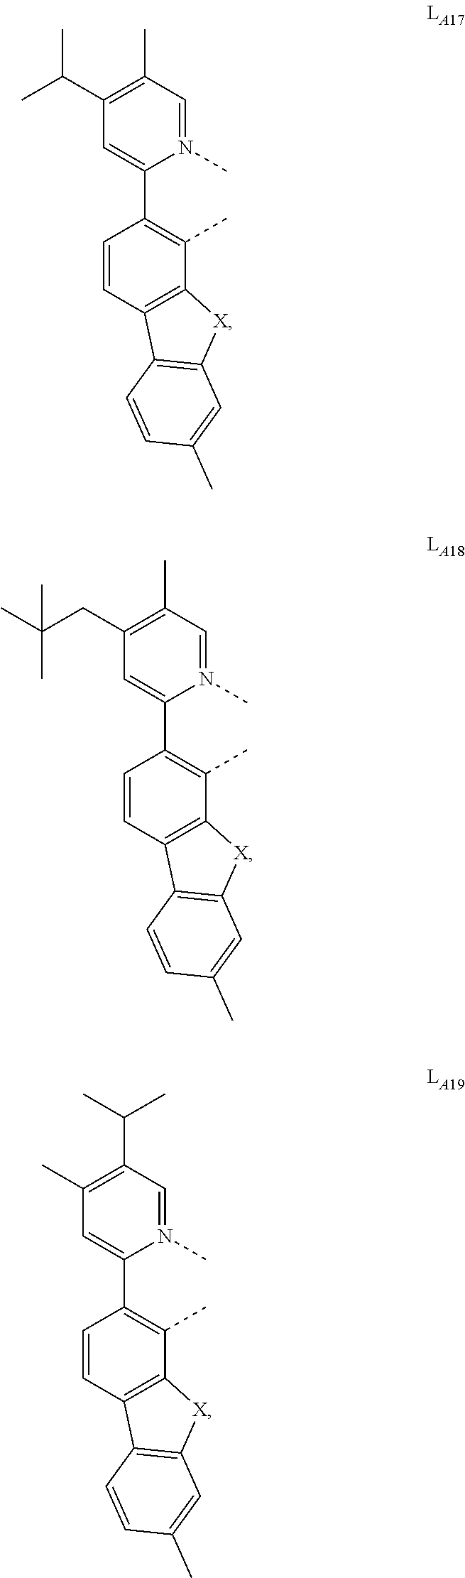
N1(C)=CC(C)=C(C(C)C)C=C1C1=C(C)C2=C(C=C1)C1=C([X]2)C=C(C)C=C1.N1(C)=CC(C)=C(CC(C)(C)C)C=C1C1=C(C)C2=C(C=C1)C1=C([X]2)C=C(C)C=C1.N1(C)=CC(C(C)C)=C(C)C=C1C1=C(C)C2=C(C=C1)C1=C([X]2)C=C(C)C=C1
